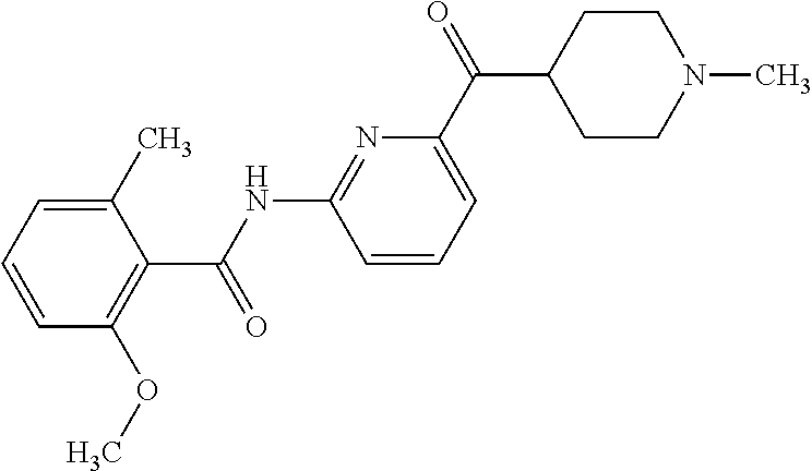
C1(C(NC2=NC(C(C3CCN(C)CC3)=O)=CC=C2)=O)=C(OC)C=CC=C1C
